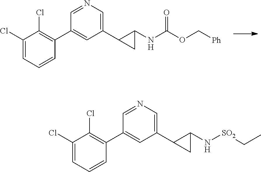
C1(C2=C(Cl)C(Cl)=CC=C2)=CC(C2CC2NC(OC[Ph])=O)=CN=C1.C1(C2=C(Cl)C(Cl)=CC=C2)=CC(C2CC2N[SO2]CC)=CN=C1
